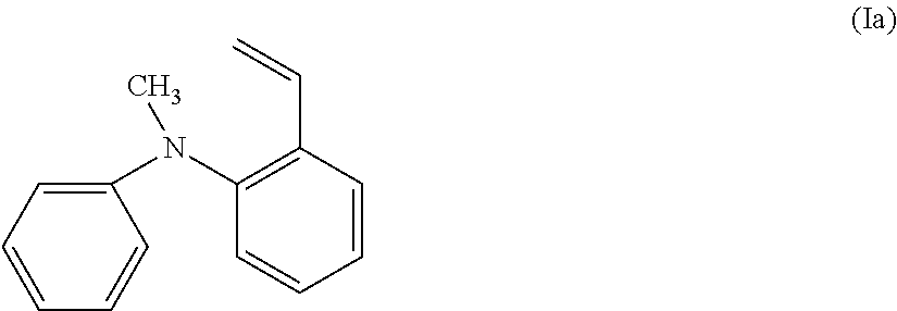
C1(N(C2=C(C=C)C=CC=C2)C)=CC=CC=C1
